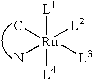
[L1][Ru]([L2])([L3])([L4])(N)C
